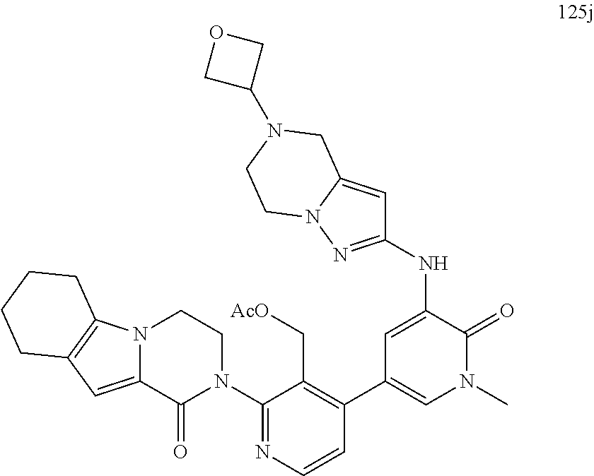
N(C1=CC(C2=C(C[AcO])C(N3CCN4C(=CC5=C4CCCC5)C3=O)=NC=C2)=CN(C)C1=O)C1=NN2C(=C1)CN(C1COC1)CC2
